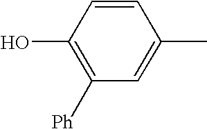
C1(O)=C([Ph])C=C(C)C=C1
